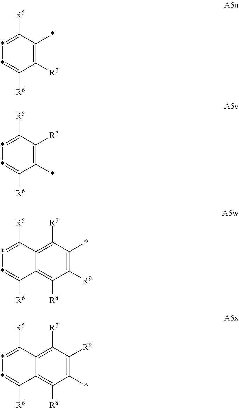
C1([R7])=C(*)C([R5])=**=C1[R6].C12=C([R8])C(*)=C([R9])C([R7])=C1C([R5])=**=C2[R6].C12=C([R8])C([R9])=C(*)C([R7])=C1C([R5])=**=C2[R6].C1(*)=C([R7])C([R5])=**=C1[R6]
